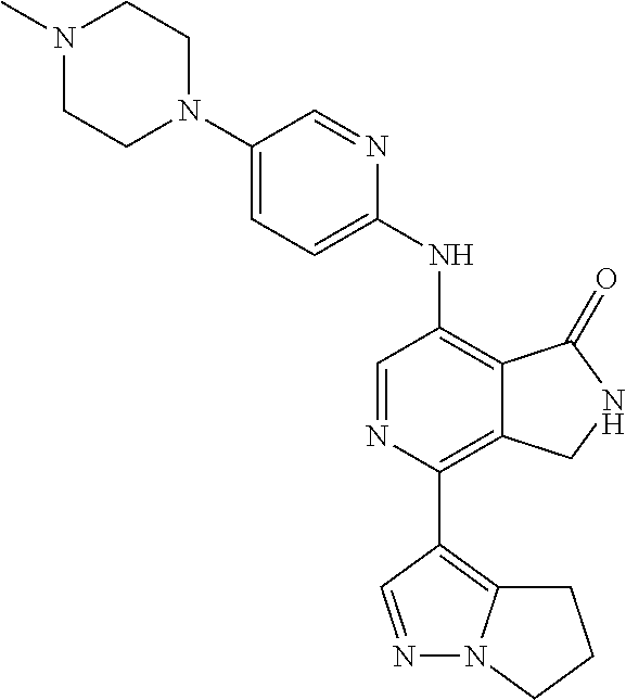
C1(N2CCN(C)CC2)=CC=C(NC2=C3C(=C(C4=C5N(N=C4)CCC5)N=C2)CNC3=O)N=C1
